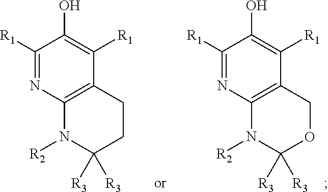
C12=C(N=C([R1])C(O)=C1[R1])N([R2])C([R3])([R3])OC2.C12=C(N=C([R1])C(O)=C1[R1])N([R2])C([R3])([R3])CC2
